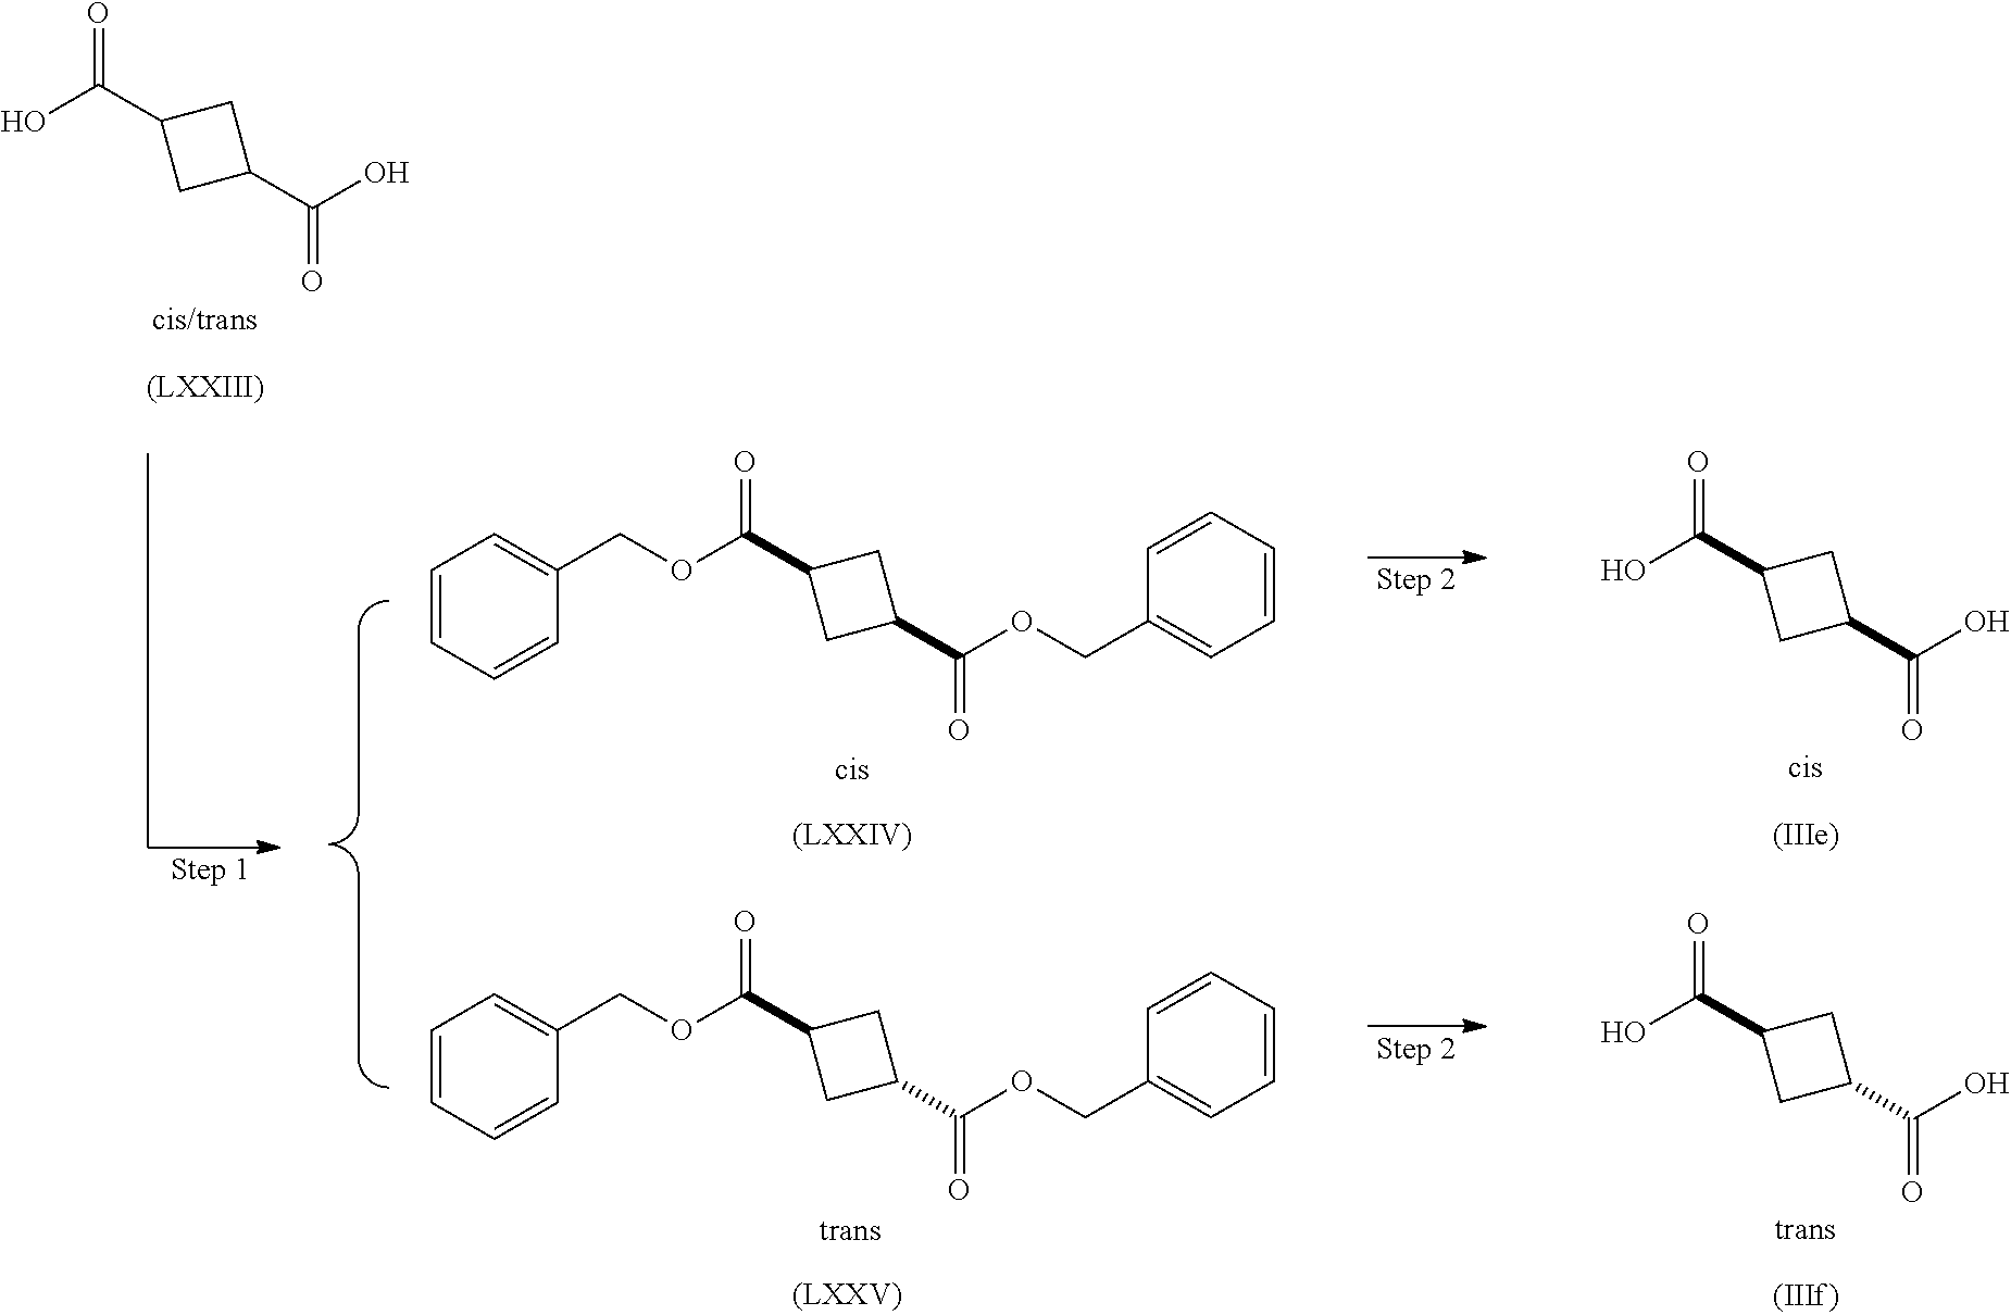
C1(C(=O)O)CC(C(O)=O)C1.C1(C(=O)O)CC(C(O)=O)C1.C1(C(=O)O)CC(C(O)=O)C1.C1(C(=O)OCC2=CC=CC=C2)CC(C(OCC2=CC=CC=C2)=O)C1.C1(C(=O)OCC2=CC=CC=C2)CC(C(OCC2=CC=CC=C2)=O)C1
